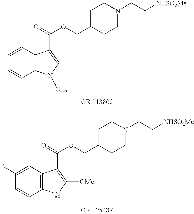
C1=CC2=C(C=C1)C(C(OCC1CCN(CC[NHSO2Me])CC1)=O)=CN2C.C1=CC2=C(C=C1F)C(C(OCC1CCN(CC[NHSO2Me])CC1)=O)=C([OMe])N2
